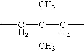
C(C(C)(C)CC)C
